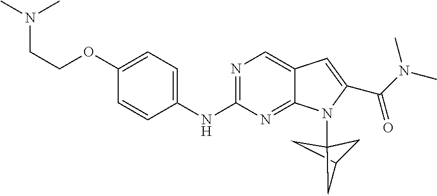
C1C2CC1(N1C3=NC(NC4=CC=C(OCCN(C)C)C=C4)=NC=C3C=C1C(N(C)C)=O)C2
